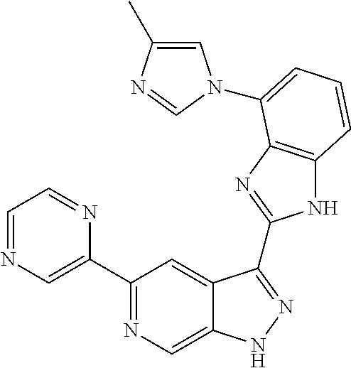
C1(C2=NC=C3C(=C2)C(C2=NC4=C(N2)C=CC=C4N2C=C(C)N=C2)=NN3)=CN=CC=N1
